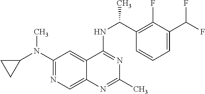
C1(N(C2=NC=C3C(=C2)C(NC(C2=C(F)C(C(F)F)=CC=C2)C)=NC(C)=N3)C)CC1
